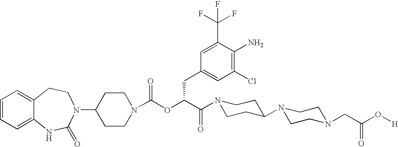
C1=CC=C2C(=C1)CCN(C1CCN(C(OC(C(N3CCC(N4CCN(CC(O[H])=O)CC4)CC3)=O)CC3=CC(Cl)=C(N)C(C(F)(F)F)=C3)=O)CC1)C(=O)N2
